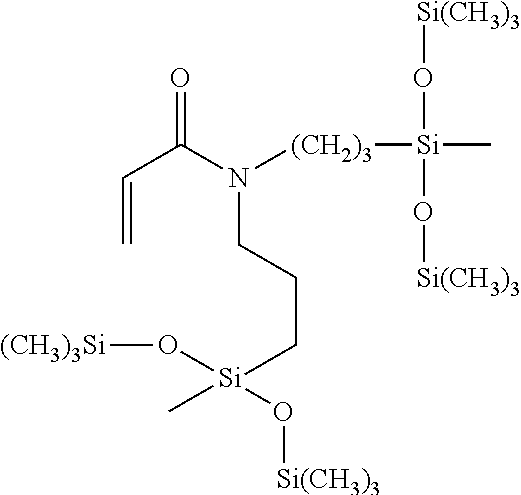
C(=C)C(N([(CH2)3][Si](C)(O[Si(CH3)3])O[Si(CH3)3])CCC[Si](C)(O[Si(CH3)3])O[(CH3)3Si])=O
